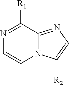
N12C(=NC=C1[R2])C([R1])=NC=C2
